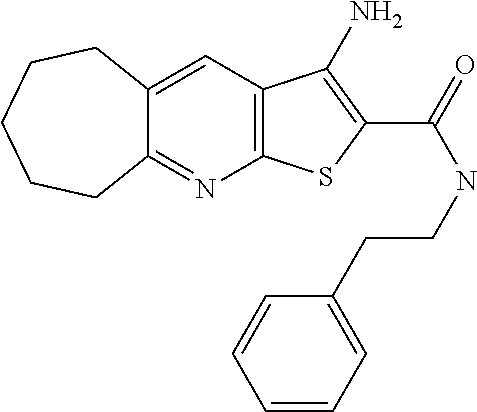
C12=C(C=C3C(=N1)CCCCC3)C(N)=C(C(=O)NCCC1=CC=CC=C1)S2
